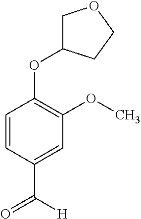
C1=CC(C([H])=O)=CC(OC)=C1OC1COCC1
